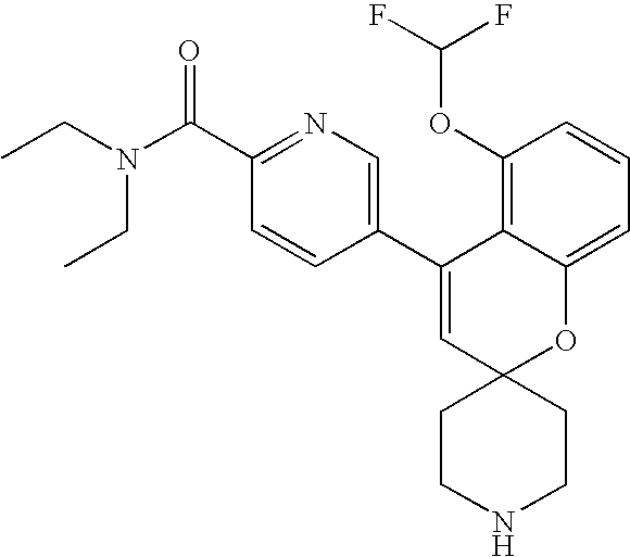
CCN(C(C1=NC=C(C2=CC3(OC4=CC=CC(OC(F)F)=C24)CCNCC3)C=C1)=O)CC
